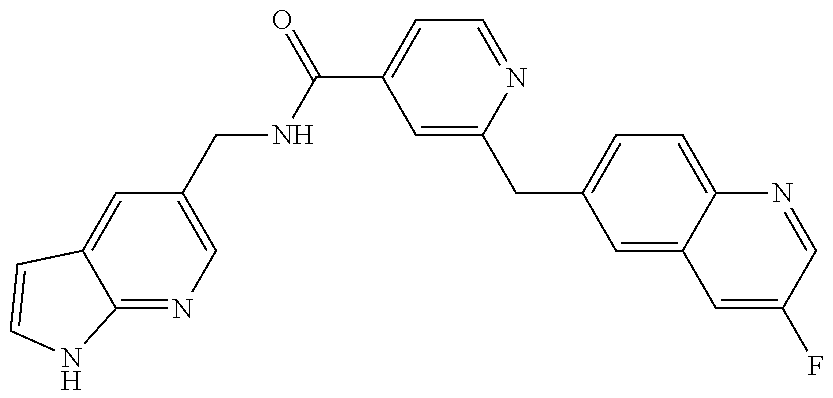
C12=NC=C(CNC(C3=CC=NC(CC4=CC=C5C(=C4)C=C(F)C=N5)=C3)=O)C=C1C=CN2
